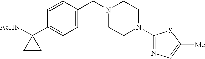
C1=CC(CN2CCN(C3=NC=C([Me])S3)CC2)=CC=C1C1([AcHN])CC1
